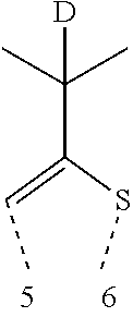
C(=CC)(SC)C(C)(C)[D]
